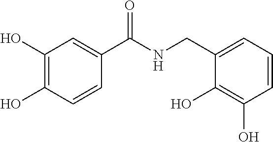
C1(O)=C(O)C=CC(C(=O)NCC2=CC=CC(O)=C2O)=C1
